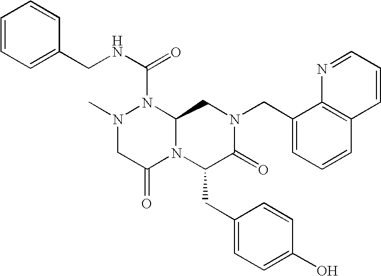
C1=CC=C(CNC(N2N(C)CC(=O)N3C2CN(CC2=CC=CC4=C2N=CC=C4)C(=O)C3CC2=CC=C(O)C=C2)=O)C=C1
